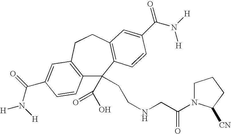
C12=C(CCC3=C(C1(C(O)=O)CCNCC(=O)N1CCCC1[CN])C=CC(C(=O)N([H])[H])=C3)C=C(C(N([H])[H])=O)C=C2
